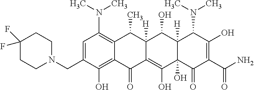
C12=C(O)C(CN3CCC(F)(F)CC3)=CC(N(C)C)=C1C(C)C1([H])C(=C(O)C3(O)C([H])(C1O)C(N(C)C)C(O)=C(C(N)=O)C3=O)C2=O
